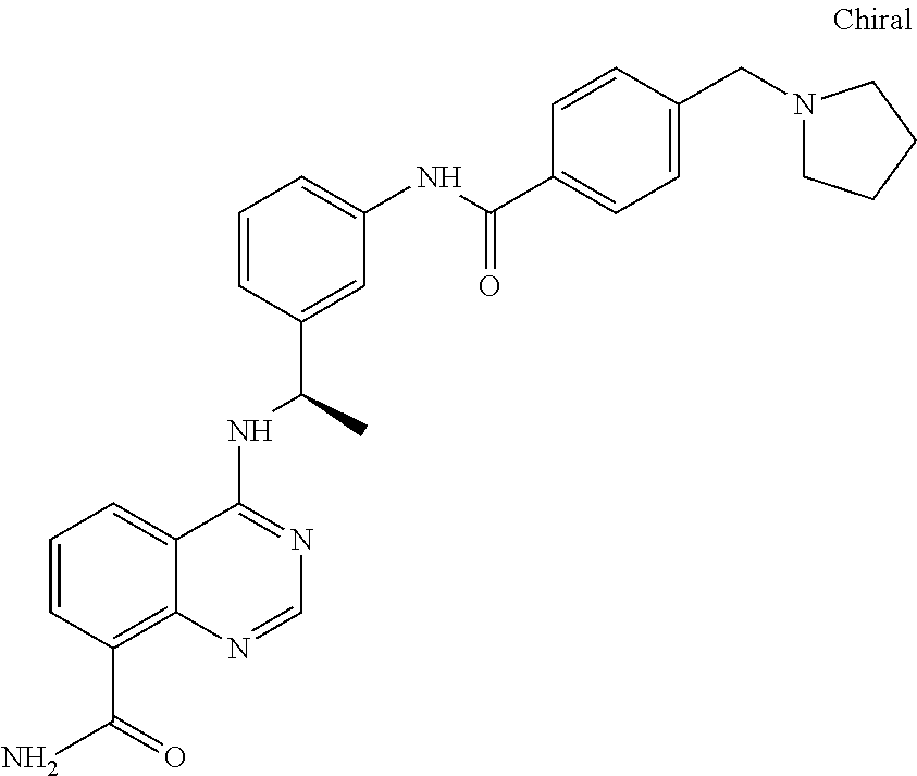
C1=CC=C2C(=C1C(=O)N)N=CN=C2NC(C)C1=CC(NC(C2=CC=C(CN3CCCC3)C=C2)=O)=CC=C1
